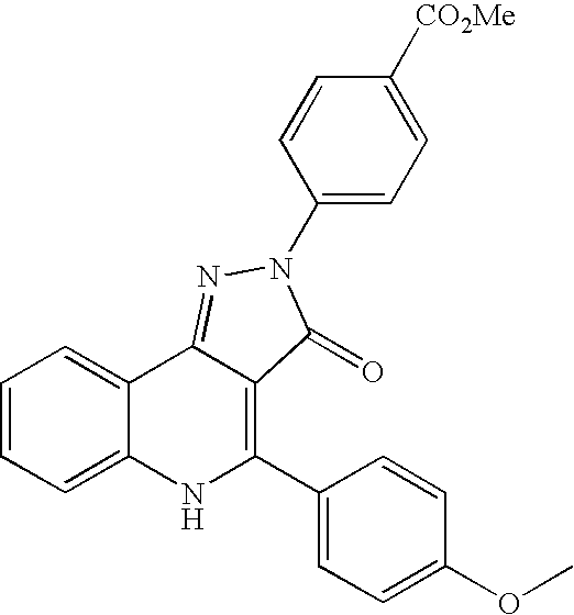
C1=CC=C2C(=C1)C1=NN(C3=CC=C([CO2Me])C=C3)C(=O)C1=C(C1=CC=C(OC)C=C1)N2
